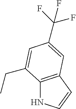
C12=C(C=CN1)C=C(C(F)(F)F)C=C2CC
